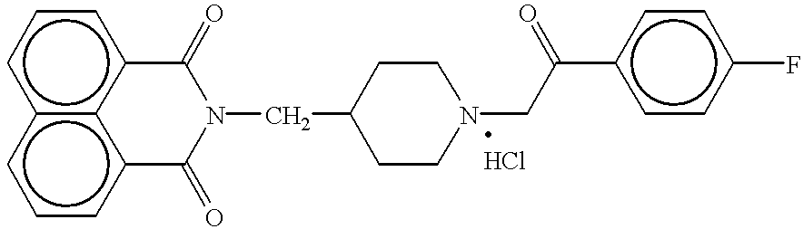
c12c3c(ccc1)C(=O)N(CC1CCN(CC(c4ccc(F)cc4)=O)CC1)C(=O)c3ccc2
